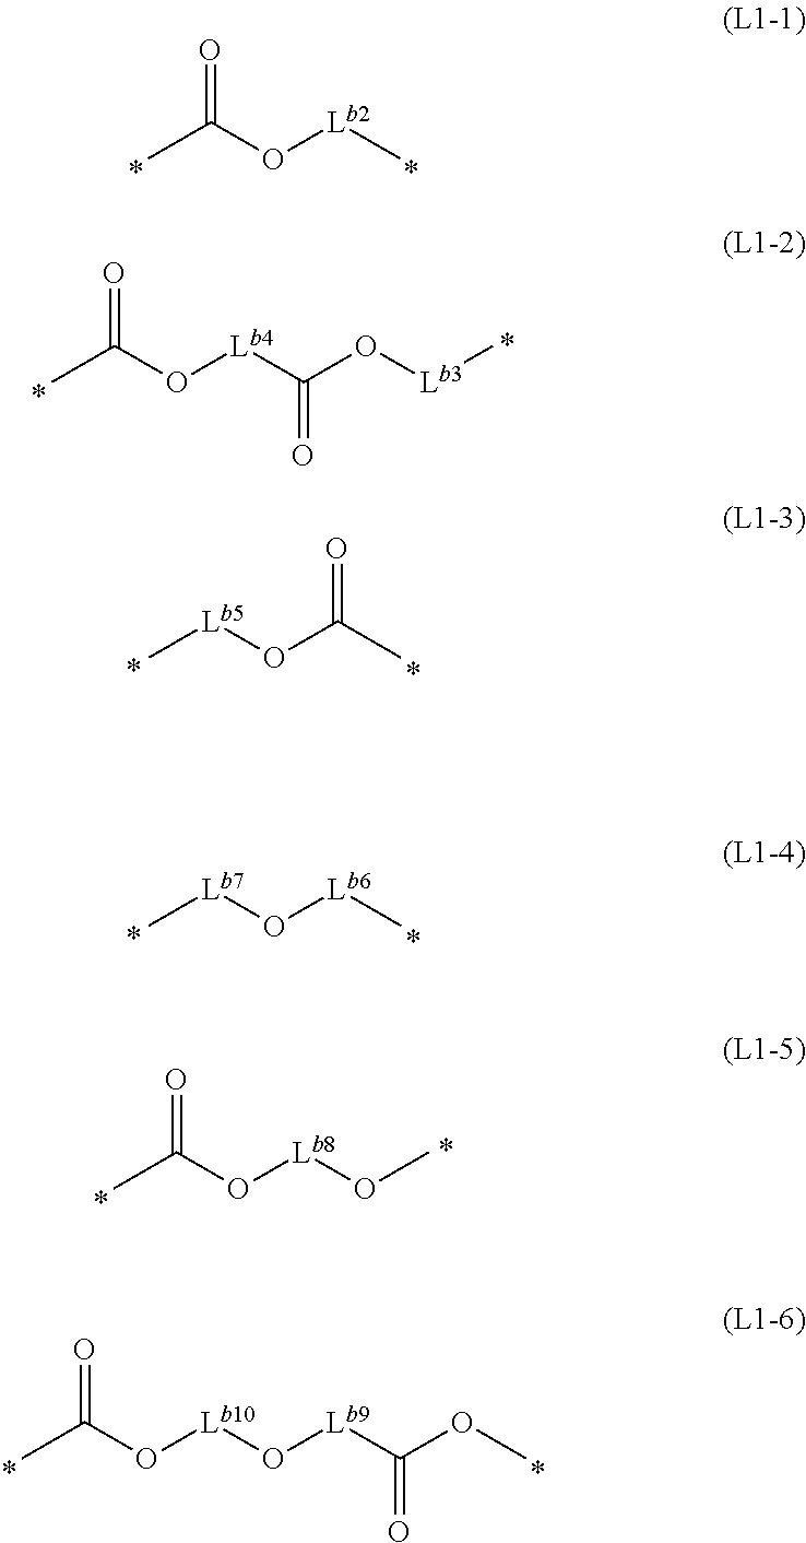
O=C(O[Lb4]C(O[Lb3]C)=O)C.C[Lb5]OC(C)=O.C[Lb7]O[Lb6]C.O=C(O[Lb8]OC)C.O=C(O[Lb10]O[Lb9]C(OC)=O)C.O=C(O[Lb2]C)C
